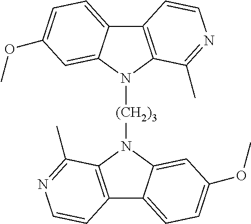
C12=C(N([(CH2)3]N3C4=C(C5=CC=C(OC)C=C35)C=CN=C4C)C3=CC(OC)=CC=C13)C(C)=NC=C2
